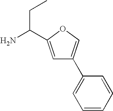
NC(CC)C1=CC(C2=CC=CC=C2)=CO1
